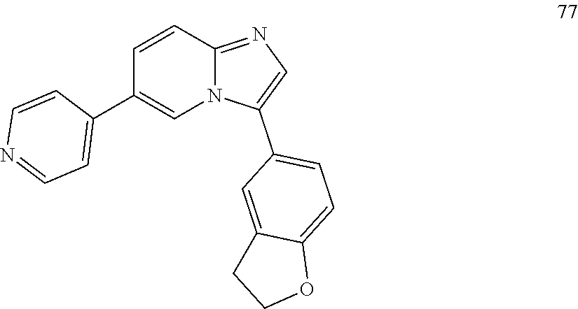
C1=CC(C2=CN3C(=NC=C3C3=CC=C4C(=C3)CCO4)C=C2)=CC=N1
